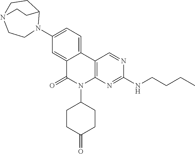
C1=C2C(=CC(N3C4CCN(CC3)CC4)=C1)C(=O)N(C1CCC(=O)CC1)C1=C2C=NC(NCCCC)=N1
